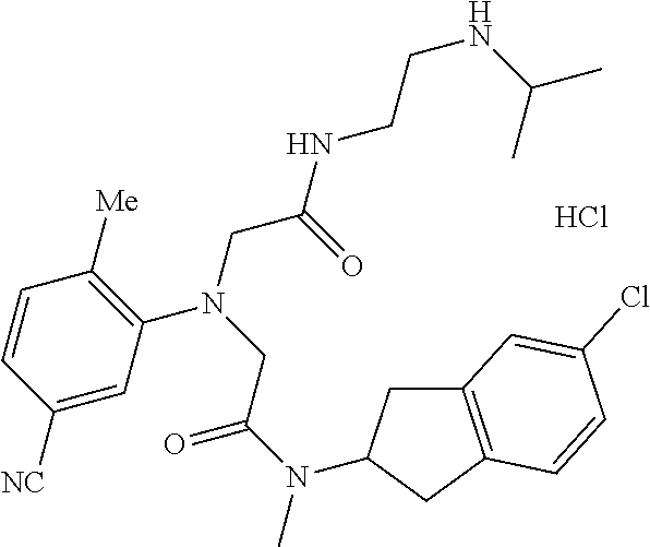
Cl.C1=C([NC])C=CC([Me])=C1N(CC(NCCNC(C)C)=O)CC(N(C)C1CC2=C(C1)C=CC(Cl)=C2)=O
